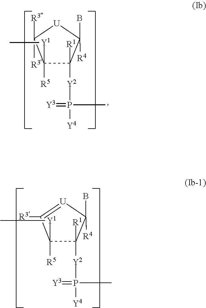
C1([Y1]C)([R5])C([R1])([Y2]P(=[Y3])(C)[Y4])C(B)([R4])[U]C1([R3])[R3].C1([Y1]C)([R5])C([R1])([Y2]P(=[Y3])(C)[Y4])C(B)([R4])[U]=C1[R3]
